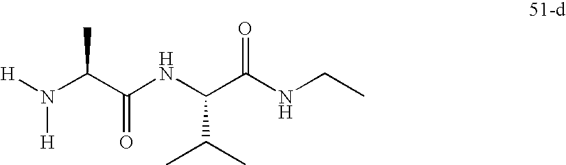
[H]N(C(C(NC(C(NCC)=O)C(C)C)=O)C)[H]
